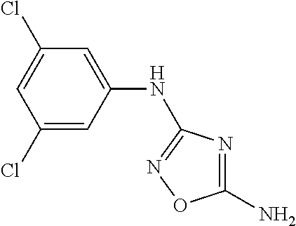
C1(N)=NC(NC2=CC(Cl)=CC(Cl)=C2)=NO1
